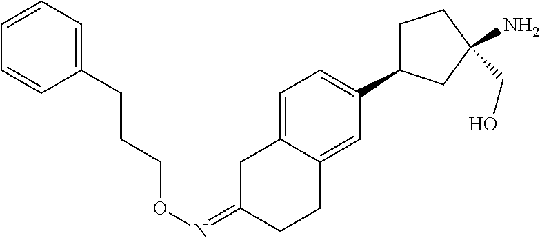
C1C(=NOCCCC2=CC=CC=C2)CCC2=CC(C3CCC(CO)(N)C3)=CC=C12
